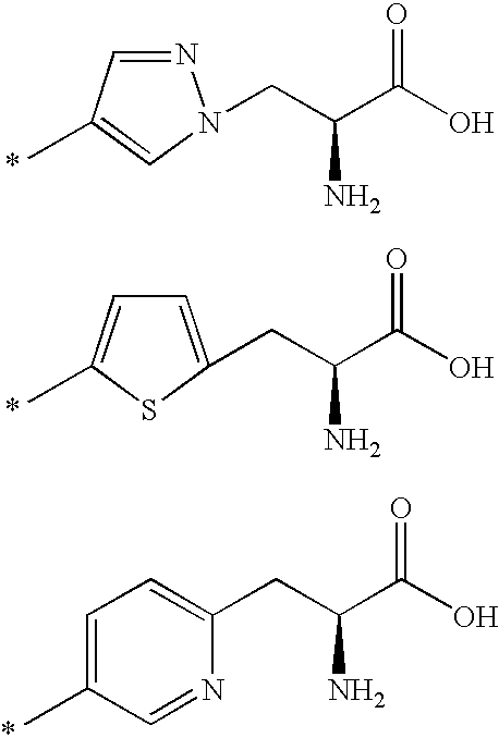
N1=CC(C)=CN1CC(C(=O)O)N.C1=C(CC(C(=O)O)N)SC(C)=C1.C1(CC(C(=O)O)N)=CC=C(C)C=N1
